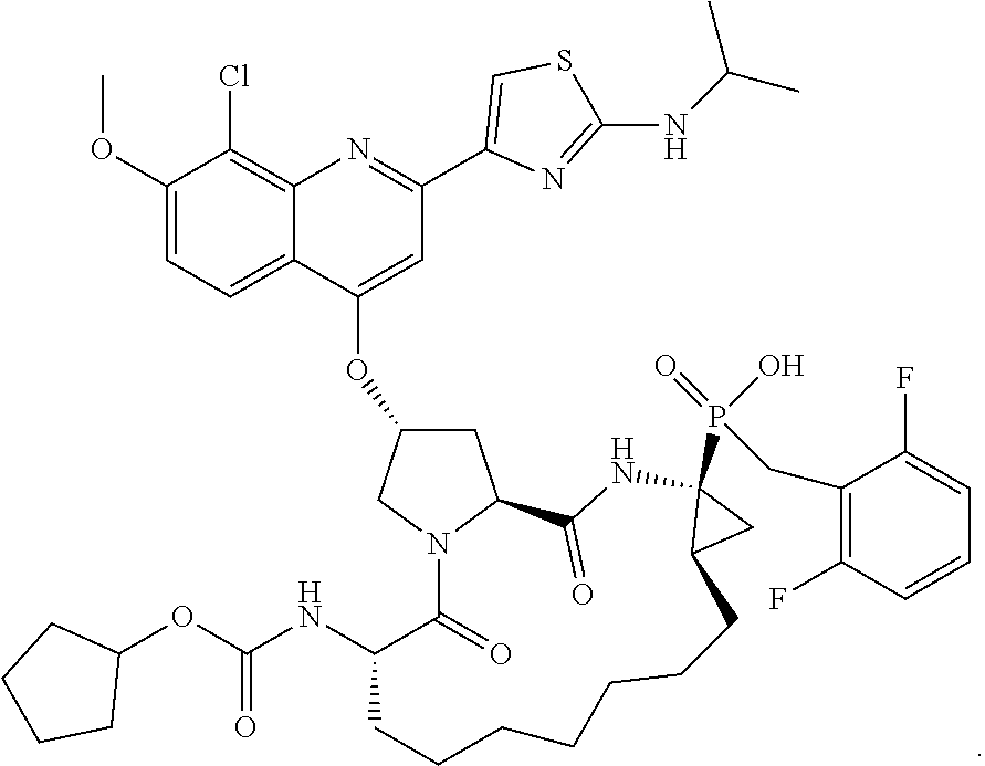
C1C(OC2=CC(C3=CSC(NC(C)C)=N3)=NC3=C(Cl)C(OC)=CC=C23)CN2C1C(=O)NC1(P(O)(=O)CC3=C(F)C=CC=C3F)C(CCCCCCCC(NC(OC3CCCC3)=O)C2=O)C1
